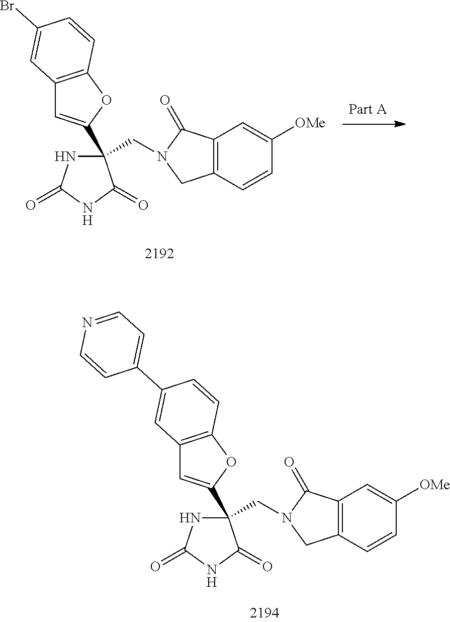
N1C(=O)NC(=O)C1(C1=CC2=C(O1)C=CC(Br)=C2)CN1CC2=C(C1=O)C=C([OMe])C=C2.N1C(=O)NC(=O)C1(C1=CC2=C(O1)C=CC(C1=CC=NC=C1)=C2)CN1CC2=C(C1=O)C=C([OMe])C=C2
